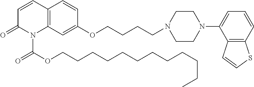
C12=C(C=C(OCCCCN3CCN(C4=CC=CC5=C4C=CS5)CC3)C=C1)N(C(OCCCCCCCCCCCC)=O)C(=O)C=C2
